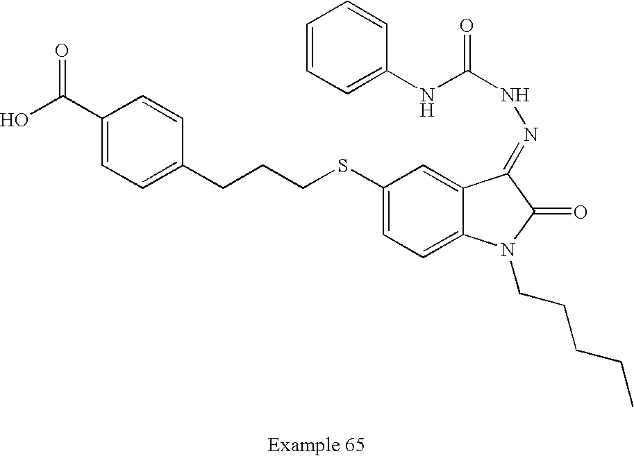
C1(C(O)=O)=CC=C(CCCSC2=CC=C3C(=C2)C(=NNC(=O)NC2=CC=CC=C2)C(=O)N3CCCCC)C=C1
